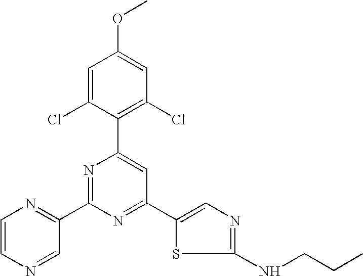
C1=C(Cl)C(C2=CC(C3=CN=C(NCCC)S3)=NC(C3=NC=CN=C3)=N2)=C(Cl)C=C1OC
